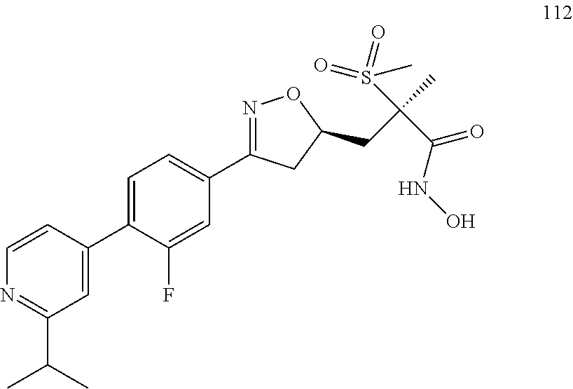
C1=C(C2=CC(C(C)C)=NC=C2)C(F)=CC(C2=NOC(CC(C(NO)=O)(S(=O)(C)=O)C)C2)=C1
